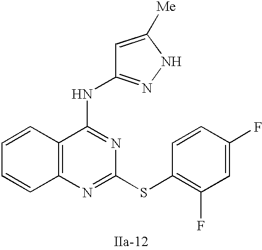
C12=C(N=C(SC3=C(F)C=C(F)C=C3)N=C1NC1=NNC([Me])=C1)C=CC=C2
